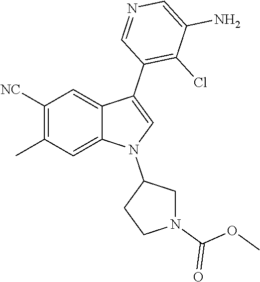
C1([NC])=C(C)C=C2C(=C1)C(C1=C(Cl)C(N)=CN=C1)=CN2C1CN(C(OC)=O)CC1
